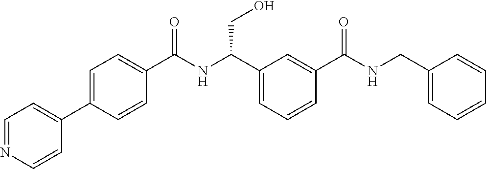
C1=NC=CC(C2=CC=C(C(NC(C3=CC=CC(C(NCC4=CC=CC=C4)=O)=C3)CO)=O)C=C2)=C1
